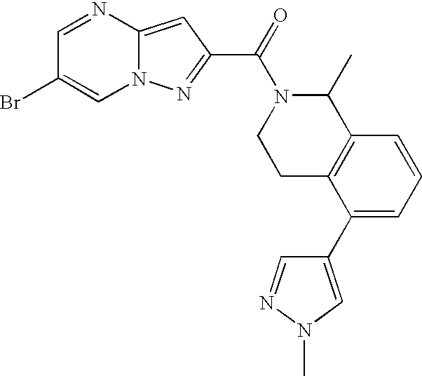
C1=NC2=CC(C(=O)N3CCC4=C(C3C)C=CC=C4C3=CN(C)N=C3)=NN2C=C1Br
